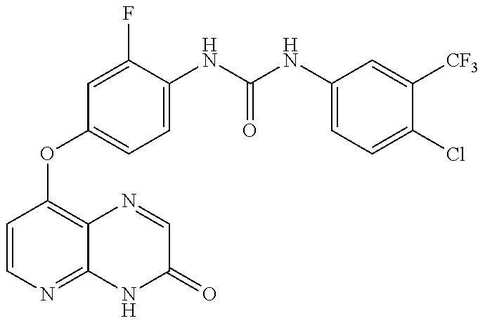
C1=CN=C2C(=C1OC1=CC=C(NC(=O)NC3=CC=C(Cl)C([CF3])=C3)C(F)=C1)N=CC(=O)N2
